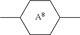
CC1CCC(C)CC1.[A8]
